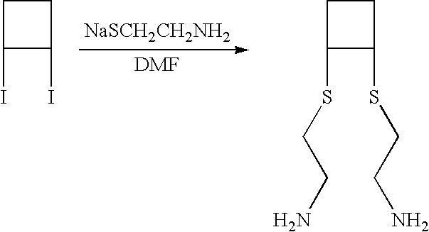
[NaSCH2CH2NH2].C1(I)C(I)CC1.C1(SCCN)C(SCCN)CC1
